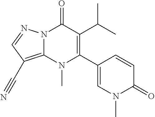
N12C(=C(C#N)C=N1)N(C)C(C1=CN(C)C(=O)C=C1)=C(C(C)C)C2=O
